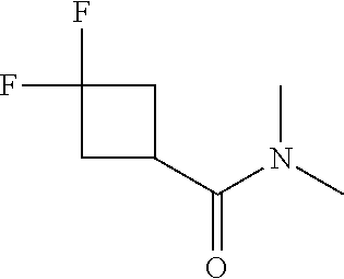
C1C(F)(F)CC1C(N(C)C)=O
